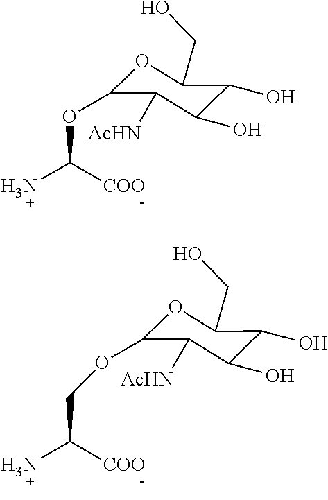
O(C([COO])N)C1OC(CO)C(O)C(O)C1[AcHN].O(C1OC(CO)C(O)C(O)C1[AcHN])CC([COO])N
